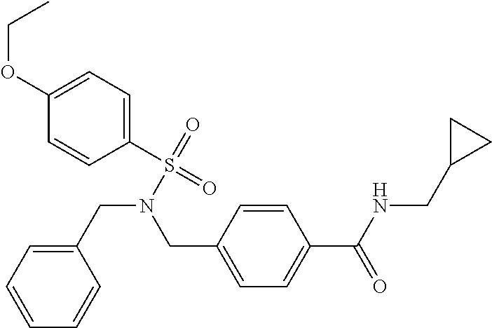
C1(S(=O)(=O)N(CC2=CC=CC=C2)CC2=CC=C(C(NCC3CC3)=O)C=C2)=CC=C(OCC)C=C1
